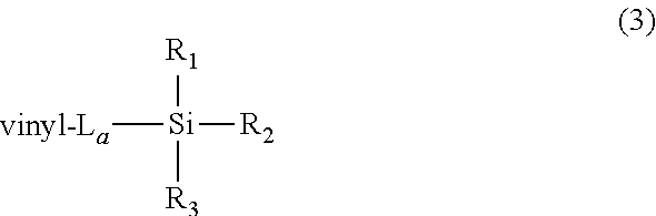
[R1][Si]([R2])([R3])[vinyl-La]
